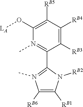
O(C1=C([RB5])C([RB4])=C([RB3])C(C2=N(C)C([RB6])=C([RB1])N2[RB2])=N1C)[LA]
